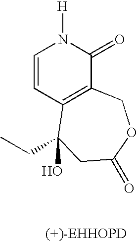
C1=CC2=C(C(=O)N1[H])COC(=O)CC2(O)CC
